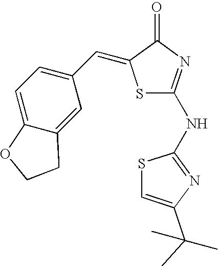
C1=C2C(=CC(C=C3SC(NC4=NC(C(C)(C)C)=CS4)=NC3=O)=C1)CCO2
